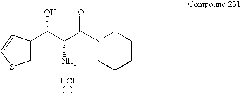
C1CCCN(C(C(N)C(C2=CSC=C2)O)=O)C1
